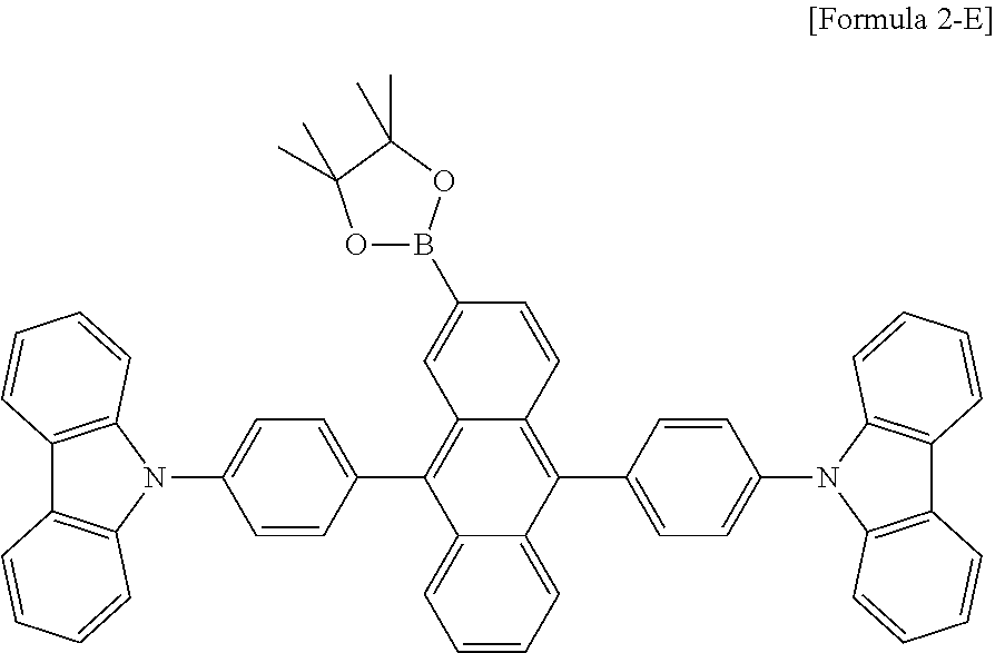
C1=CC2=C(C3=CC=C(N4C5=C(C6=C4C=CC=C6)C=CC=C5)C=C3)C3=CC=CC=C3C(C3=CC=C(N4C5=C(C6=C4C=CC=C6)C=CC=C5)C=C3)=C2C=C1B1OC(C)(C)C(C)(C)O1
